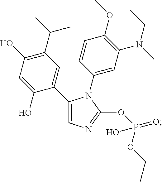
C1(C2=CN=C(OP(=O)(OCC)O)N2C2=CC(N(C)CC)=C(OC)C=C2)=CC(C(C)C)=C(O)C=C1O
